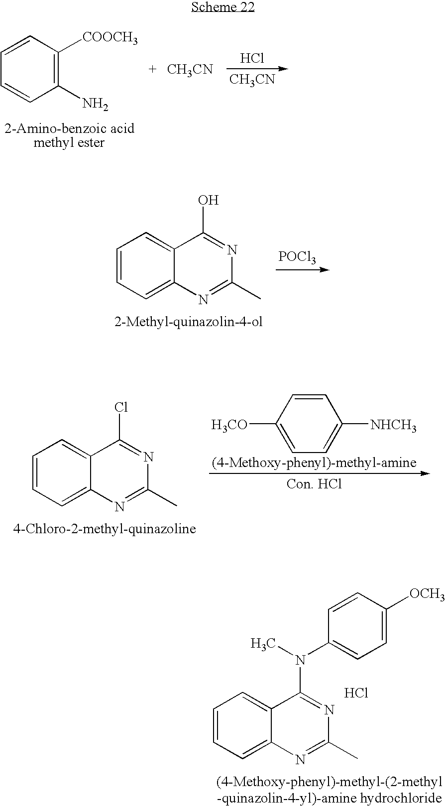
C1=CC=C2C(=C1)C(N(C)C1=CC=C([OCH3])C=C1)=NC(C)=N2.Cl.C1=CC=C2C(=C1)C(O)=NC(C)=N2.[POCl3].C1=CC=C2C(=C1)C(Cl)=NC(C)=N2.C1=CC([H3CO])=CC=C1[NHCH3].C1=CC([COOCH3])=C(N)C=C1.Cl.[CH3CN].[CH3CN]
